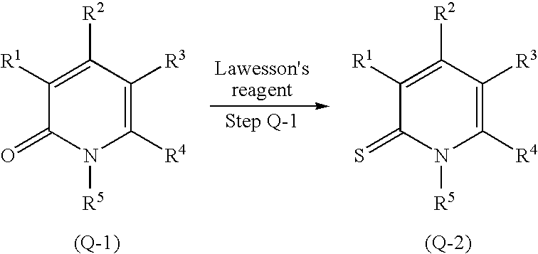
C1([R1])=C([R2])C([R3])=C([R4])N([R5])C1=O.C1([R1])=C([R2])C([R3])=C([R4])N([R5])C1=S
